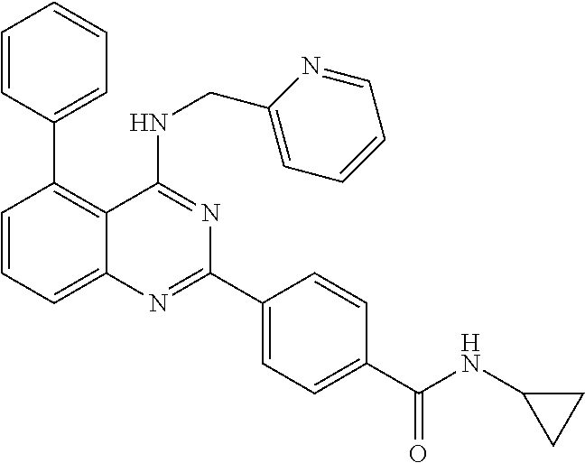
C1=CC(C2=C3C(=CC=C2)N=C(C2=CC=C(C(NC4CC4)=O)C=C2)N=C3NCC2=CC=CC=N2)=CC=C1
